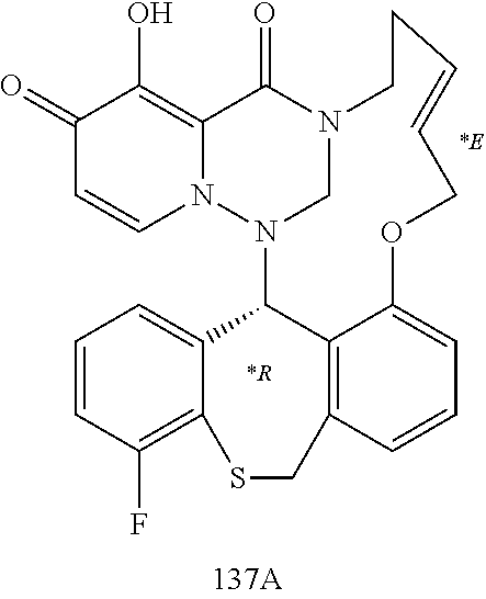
C1(=O)C=CN2C(=C1O)C(=O)N1CN2C2C3=C(C=CC=C3OCC=CCC1)CSC1=C(F)C=CC=C21
